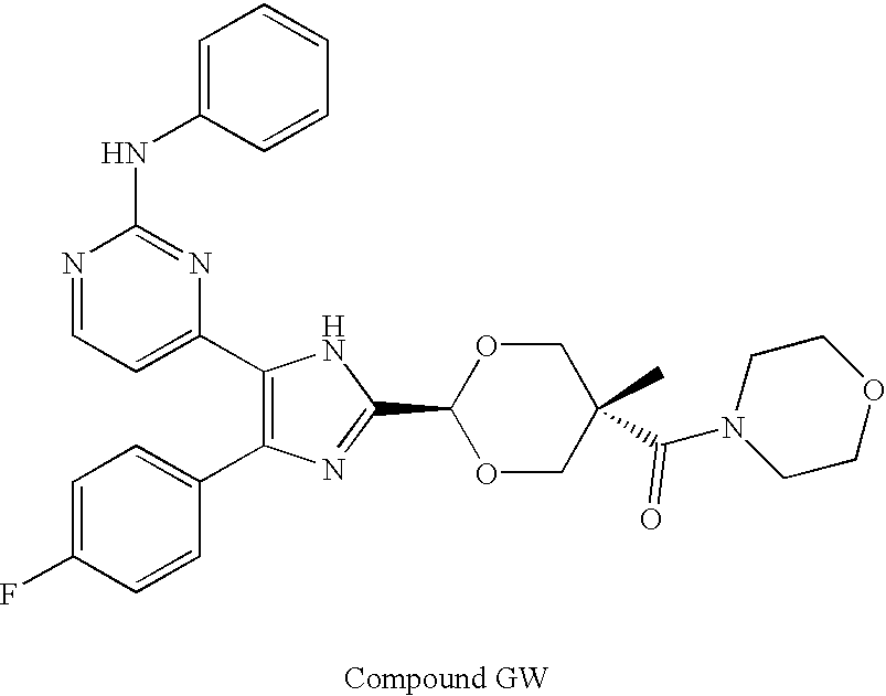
C1(C2=CC=NC(NC3=CC=CC=C3)=N2)=C(C2=CC=C(F)C=C2)N=C(C2OCC(C(N3CCOCC3)=O)(C)CO2)N1
